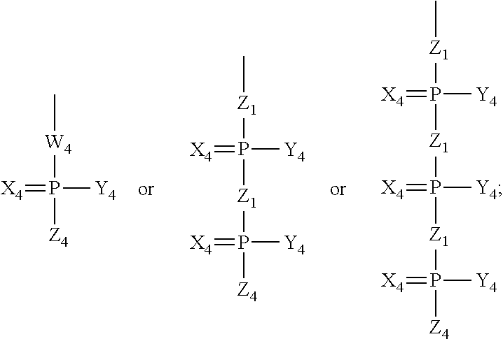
[W4](P([Z4])([Y4])=[X4])C.[Z1](P([Z1]P([Z4])([Y4])=[X4])([Y4])=[X4])C.[Z1](P([Z1]P([Z1]C)([Y4])=[X4])([Y4])=[X4])P([Z4])([Y4])=[X4]
